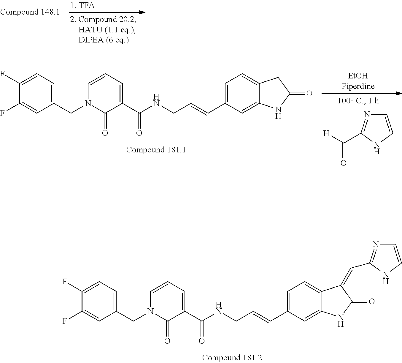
C12=CC(C=CCNC(C3=CC=CN(CC4=CC=C(F)C(F)=C4)C3=O)=O)=CC=C1C(=CC1=NC=CN1)C(=O)N2.C12=CC(C=CCNC(C3=CC=CN(CC4=CC=C(F)C(F)=C4)C3=O)=O)=CC=C1CC(=O)N2.C1=CNC(C([H])=O)=N1
